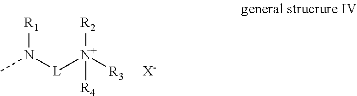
CN([L][N+]([R3])([R2])[R4])[R1].[X-]
